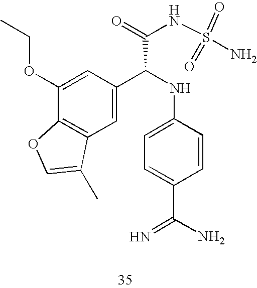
C1(OCC)=CC(C(NC2=CC=C(C(=N)N)C=C2)C(=O)NS(=O)(=O)N)=CC2=C1OC=C2C
